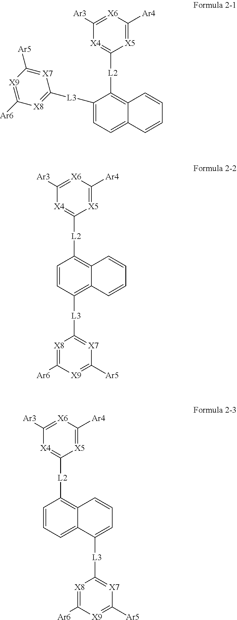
C1([L3]C2=[X8]C([Ar6])=[X9]C([Ar5])=[X7]2)=CC=C2C(=C1[L2]C1=[X4]C([Ar3])=[X6]C([Ar4])=[X5]1)C=CC=C2.C1=CC([L3]C2=[X7]C([Ar5])=[X9]C([Ar6])=[X8]2)=C2C(=C1[L2]C1=[X4]C([Ar3])=[X6]C([Ar4])=[X5]1)C=CC=C2.C1=CC=C2C(=C1[L2]C1=[X4]C([Ar3])=[X6]C([Ar4])=[X5]1)C=CC=C2[L3]C1=[X7]C([Ar5])=[X9]C([Ar6])=[X8]1
